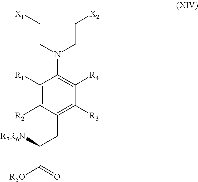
N(C1=C([R4])C([R3])=C(CC(C([R5O])=O)[R7R6N])C([R2])=C1[R1])(CC[X1])CC[X2]
